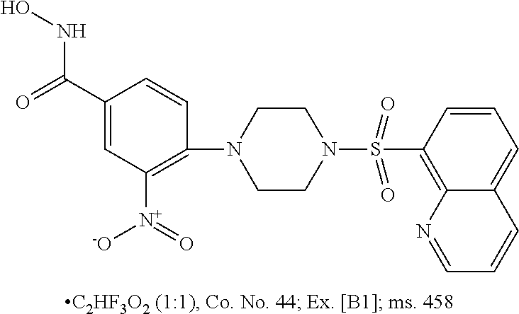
C1(S(N2CCN(C3=C([N+](=O)[O-])C=C(C(=O)NO)C=C3)CC2)(=O)=O)=C2C(=CC=C1)C=CC=N2
